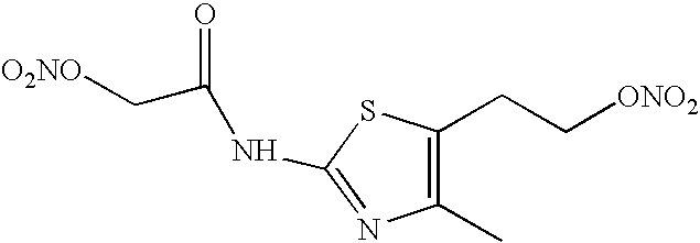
N(C1=NC(C)=C(CC[ONO2])S1)C(C[O2NO])=O
